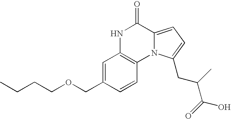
N1C2=C(N3C(=CC=C3CC(C(O)=O)C)C1=O)C=CC(COCCCC)=C2
